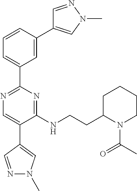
N1=C(C2=CC=CC(C3=CN(C)N=C3)=C2)N=C(NCCC2N(C(C)=O)CCCC2)C(C2=CN(C)N=C2)=C1
